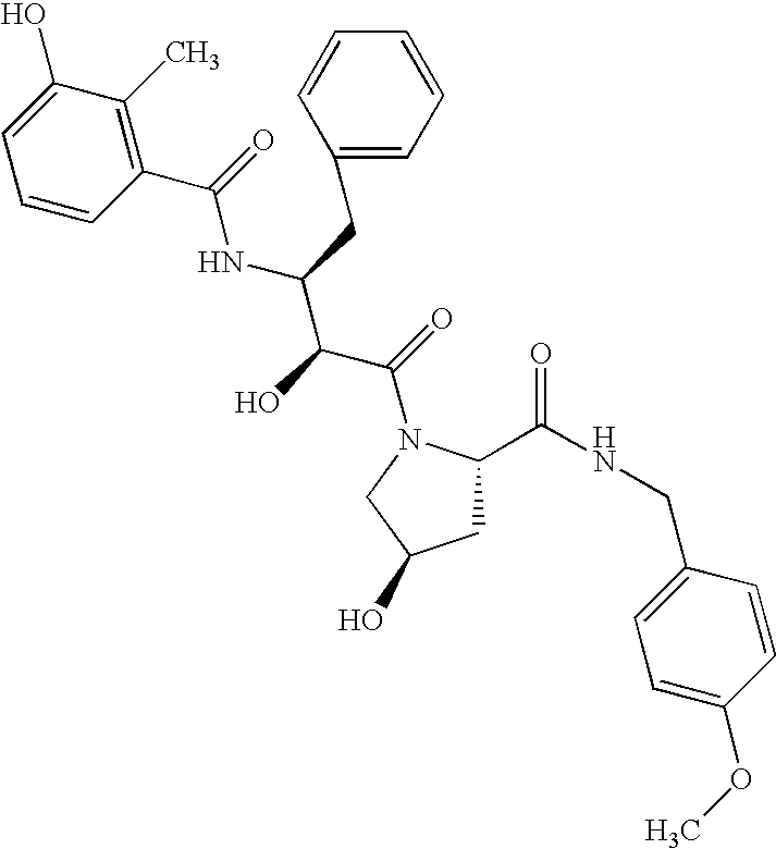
C1C(C(NCC2=CC=C(OC)C=C2)=O)N(C(=O)C(C(NC(=O)C2=C(C)C(O)=CC=C2)CC2=CC=CC=C2)O)CC1O
